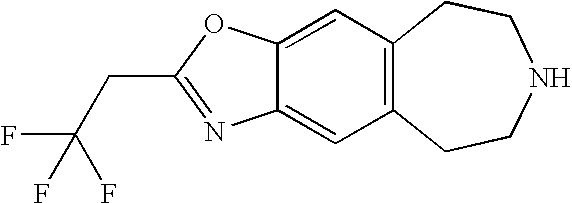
C12=C(CCNCC1)C=C1C(=C2)OC(CC(F)(F)F)=N1
